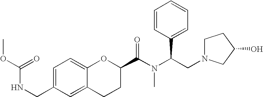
C(N(C(CN1CCC(O)C1)C1=CC=CC=C1)C)(=O)C1CCC2=CC(CNC(OC)=O)=CC=C2O1
